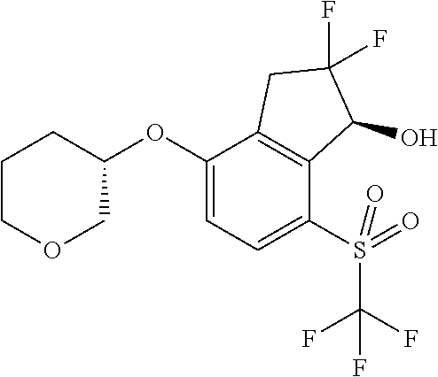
C1(OC2=CC=C(S(C(F)(F)F)(=O)=O)C3=C2CC(F)(F)C3O)CCCOC1
